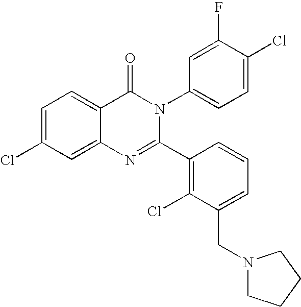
C1=C(Cl)C=C2C(=C1)C(=O)N(C1=CC=C(Cl)C(F)=C1)C(C1=C(Cl)C(CN3CCCC3)=CC=C1)=N2
